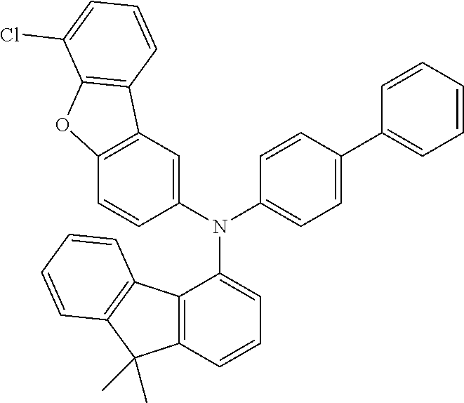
C12=C(C=CC=C1N(C1=CC=C(C3=CC=CC=C3)C=C1)C1=CC3=C(C=C1)OC1=C3C=CC=C1Cl)C(C)(C)C1=C2C=CC=C1
